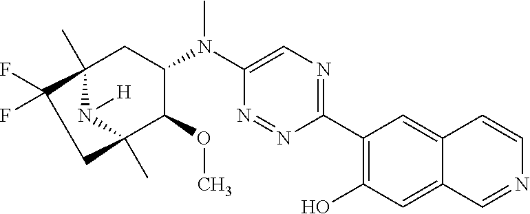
C1(C2=C(O)C=C3C(=C2)C=CN=C3)=NC=C(N(C2CC3(C)N([H])C(C)(C2OC)CC3(F)F)C)N=N1
